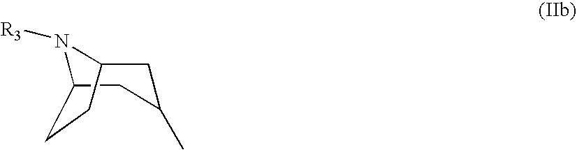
N1([R3])C2CC(C)CC1CC2
